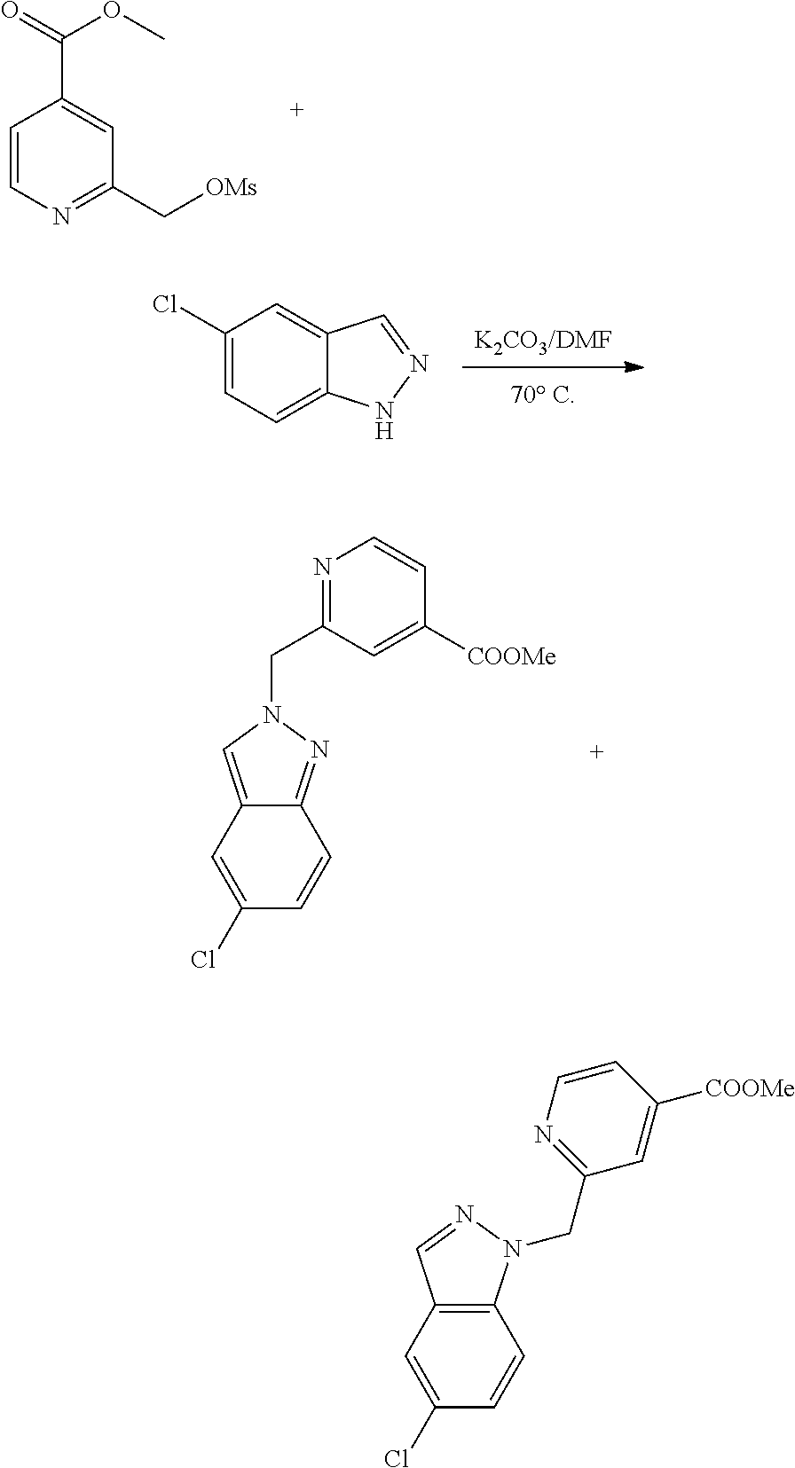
[K2CO3/DMF].C1(Cl)=CC=C2C(=C1)C=NN2.C12=NN(CC3=NC=CC([COOMe])=C3)C=C1C=C(Cl)C=C2.C1=CN=C(C[OMs])C=C1C(=O)OC.C12=C(C=C(Cl)C=C1)C=NN2CC1=NC=CC([COOMe])=C1
